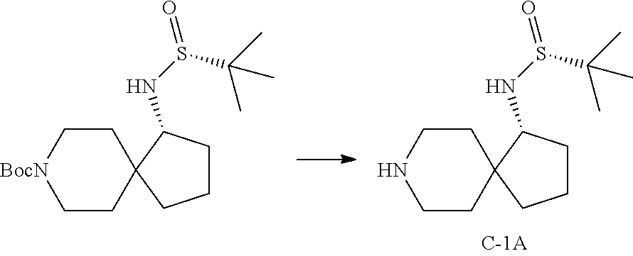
[BocN]1CCC2(CC1)CCCC2NS(C(C)(C)C)=O.N1CCC2(CC1)CCCC2NS(C(C)(C)C)=O
